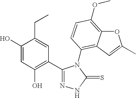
C1(C2=C(O)C=C(O)C(CC)=C2)=NNC(=S)N1C1=C2C(=C(OC)C=C1)OC(C)=C2
